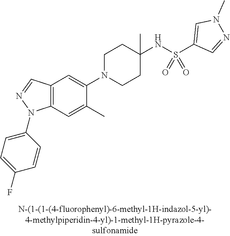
C12=C(C=C(C)C(N3CCC(NS(C4=CN(C)N=C4)(=O)=O)(C)CC3)=C1)N(C1=CC=C(F)C=C1)N=C2
